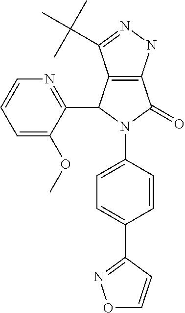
C12=C(C(C3=NC=CC=C3OC)N(C3=CC=C(C4=NOC=C4)C=C3)C1=O)C(C(C)(C)C)=NN2
